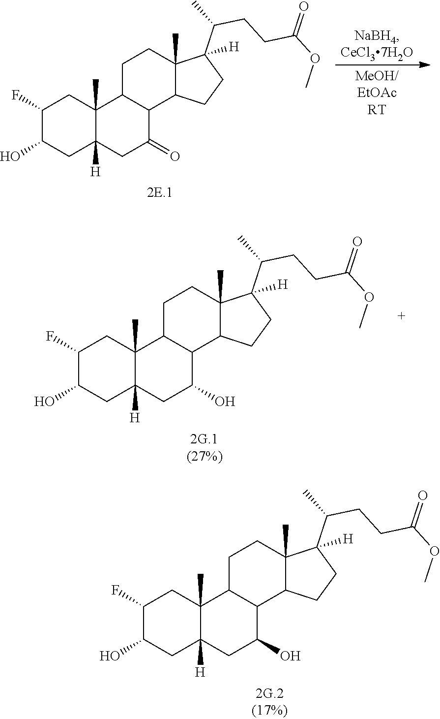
C1C2([H])C(C)(CC(F)C1O)C1CCC3(C)C(C(C)CCC(OC)=O)([H])CCC3C1C(O)C2.C1C2([H])C(C)(CC(F)C1O)C1CCC3(C)C(C(C)CCC(OC)=O)([H])CCC3C1C(O)C2.C1C2([H])C(C)(CC(F)C1O)C1CCC3(C)C(C(C)CCC(OC)=O)([H])CCC3C1C(=O)C2
